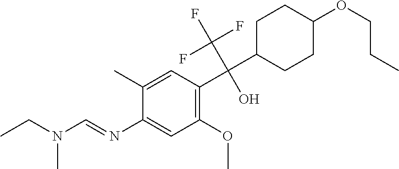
C1(N=CN(CC)C)=CC(OC)=C(C(C2CCC(OCCC)CC2)(C(F)(F)F)O)C=C1C
